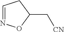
C1=NOC(C[CN])C1
